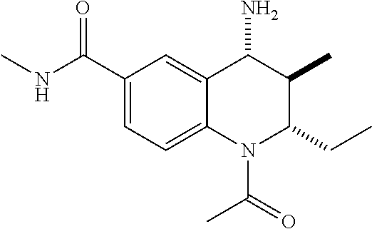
C1(C(=O)NC)=CC=C2C(=C1)C(N)C(C)C(CC)N2C(=O)C
